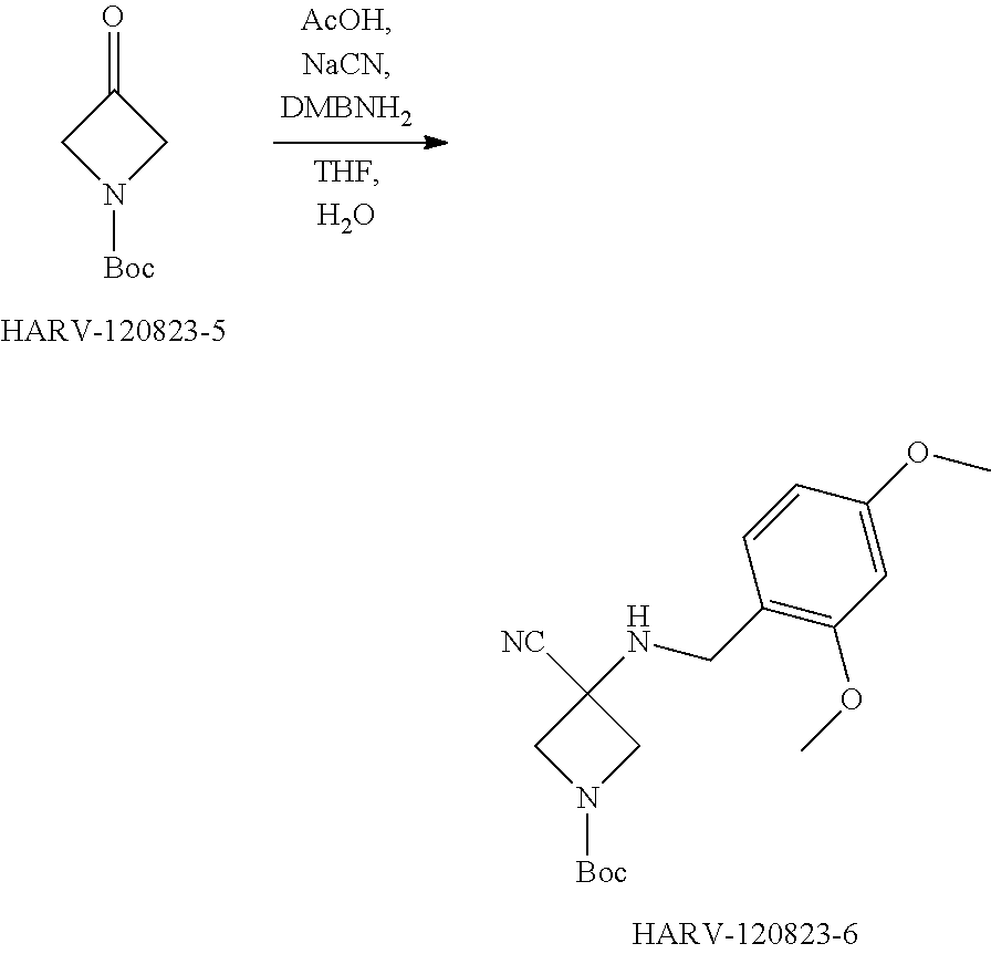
C1(NCC2=C(OC)C=C(OC)C=C2)([NC])CN([Boc])C1.C1(=O)CN([Boc])C1
